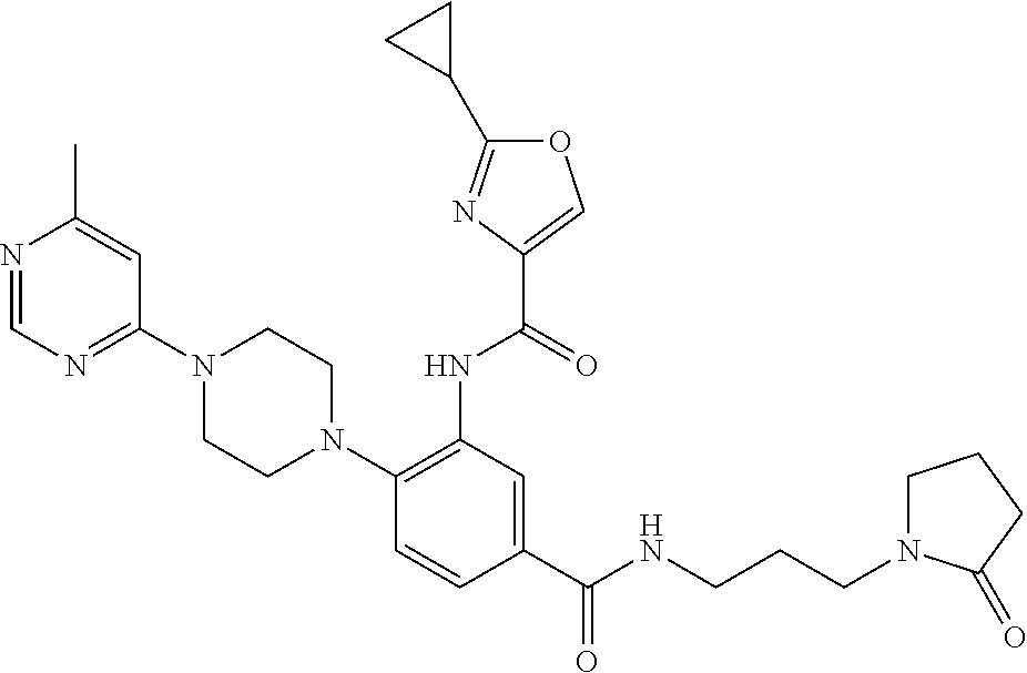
C1(C(NCCCN2CCCC2=O)=O)=CC(NC(=O)C2=COC(C3CC3)=N2)=C(N2CCN(C3=NC=NC(C)=C3)CC2)C=C1
